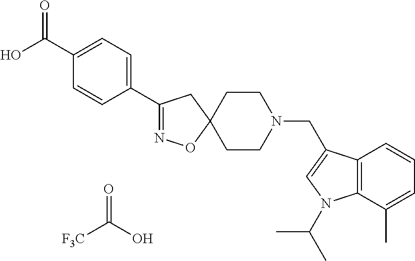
[F3C]C(O)=O.C1(C(O)=O)=CC=C(C2=NOC3(C2)CCN(CC2=CN(C(C)C)C4=C2C=CC=C4C)CC3)C=C1
